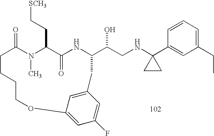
C1=CC=C(CC)C=C1C1(NCC(O)C2NC(=O)C(CC[SCH3])N(C)C(=O)CCCCOC3=CC(F)=CC(=C3)C2)CC1
